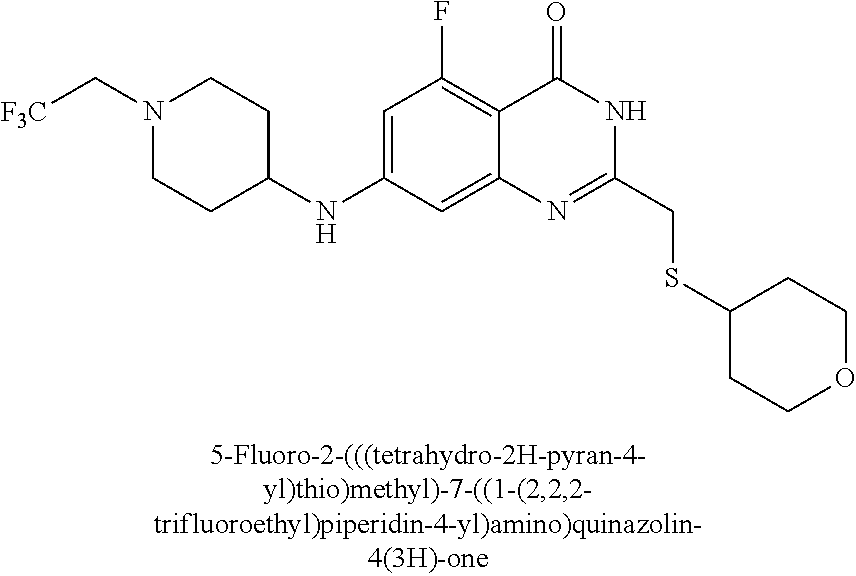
C1=C(NC2CCN(C[F3C])CC2)C=C2C(=C1F)C(=O)NC(CSC1CCOCC1)=N2
